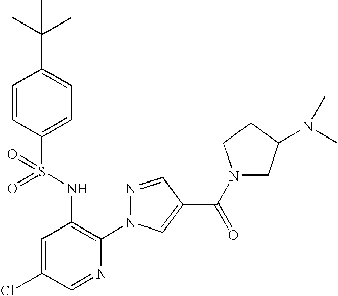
C1=CC(S(=O)(NC2=C(N3N=CC(C(N4CC(N(C)C)CC4)=O)=C3)N=CC(Cl)=C2)=O)=CC=C1C(C)(C)C
